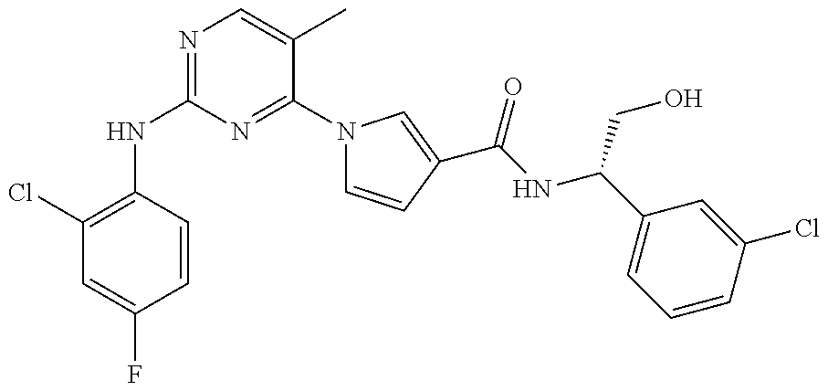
C1(NC2=NC=C(C)C(N3C=CC(C(NC(C4=CC=CC(Cl)=C4)CO)=O)=C3)=N2)=C(Cl)C=C(F)C=C1
